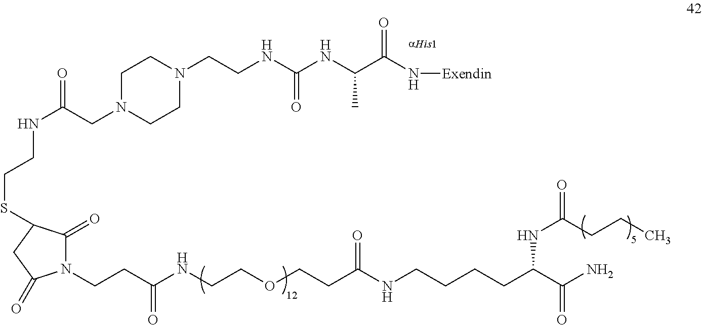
O=C(CN1CCN(CCNC(NC(C(N[Exendin])=O)C)=O)CC1)NCCSC1C(=O)N(CCC(NCCOCCC(NCCCCC(C(N)=O)NC(CCC)=O)=O)=O)C(=O)C1
